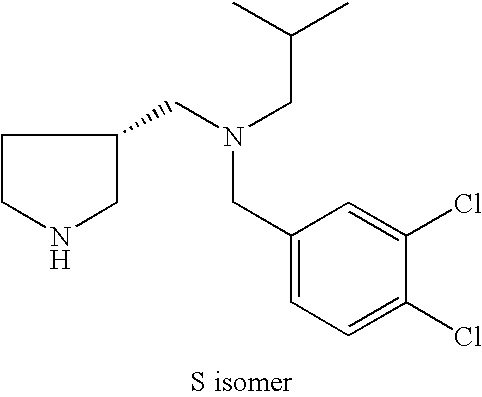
C1(CN(CC2CCNC2)CC(C)C)=CC=C(Cl)C(Cl)=C1
